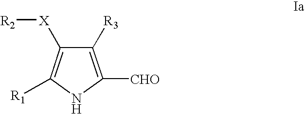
C1([R3])=C([CHO])NC([R1])=C1[X][R2]
